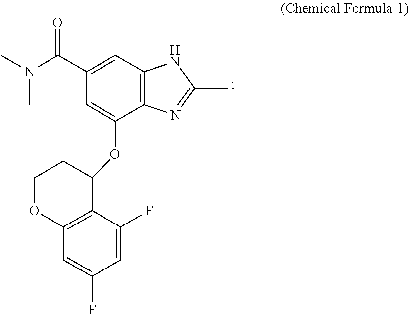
C1=C(F)C=C(F)C2=C1OCCC2OC1=CC(C(N(C)C)=O)=CC2=C1N=C(C)N2
